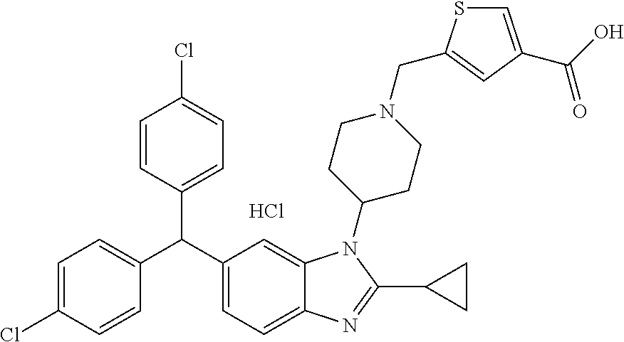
Cl.C1=CC(C(C2=CC=C3C(=C2)N(C2CCN(CC4=CC(C(O)=O)=CS4)CC2)C(C2CC2)=N3)C2=CC=C(Cl)C=C2)=CC=C1Cl
